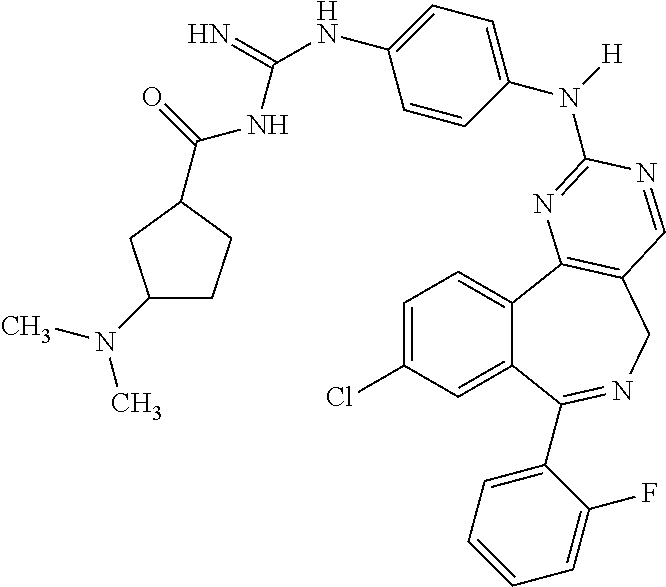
C1=C(Cl)C=C2C(=C1)C1=C(CN=C2C2=CC=CC=C2F)C=NC(N(C2=CC=C(NC(=N)NC(=O)C3CCC(N(C)C)C3)C=C2)[H])=N1
